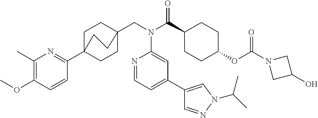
C1(C)=C(OC)C=CC(C23CCC(CN(C(C4CCC(OC(N5CC(O)C5)=O)CC4)=O)C4=CC(C5=CN(C(C)C)N=C5)=CC=N4)(CC2)CC3)=N1
